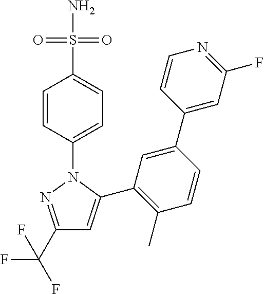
C1(C(F)(F)F)=NN(C2=CC=C(S(N)(=O)=O)C=C2)C(C2=C(C)C=CC(C3=CC(F)=NC=C3)=C2)=C1
